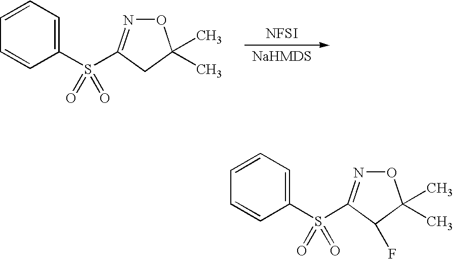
C1=CC=C(S(=O)(=O)C2=NOC(C)(C)C2)C=C1.[NFSI].C1=CC=C(S(=O)(=O)C2=NOC(C)(C)C2F)C=C1
